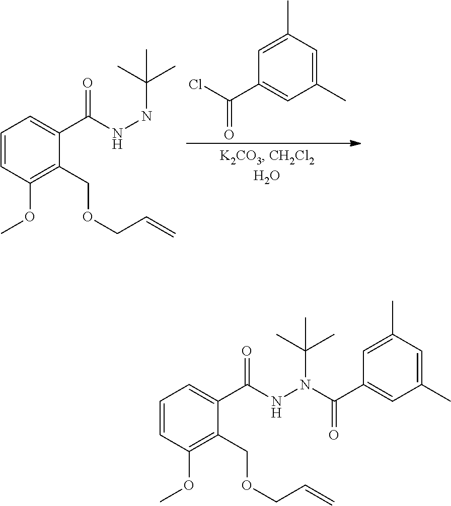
C1=CC(OC)=C(COCC=C)C(C(NNC(C)(C)C)=O)=C1.C1(C)=CC(C)=CC(C(Cl)=O)=C1.C1=CC(OC)=C(COCC=C)C(C(NN(C(C)(C)C)C(C2=CC(C)=CC(C)=C2)=O)=O)=C1
